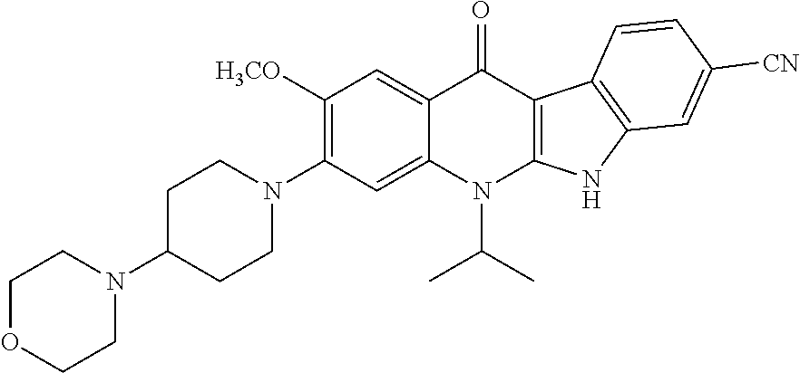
C1C(N2CCOCC2)CCN(C2=C([H3CO])C=C3C(=C2)N(C(C)C)C2=C(C3=O)C3=C(N2)C=C([CN])C=C3)C1
